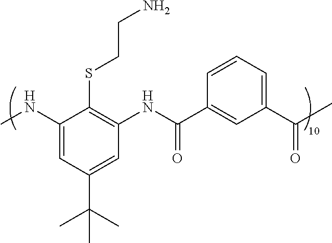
C1(NC)=CC(C(C)(C)C)=CC(NC(C2=CC(C(C)=O)=CC=C2)=O)=C1SCCN
